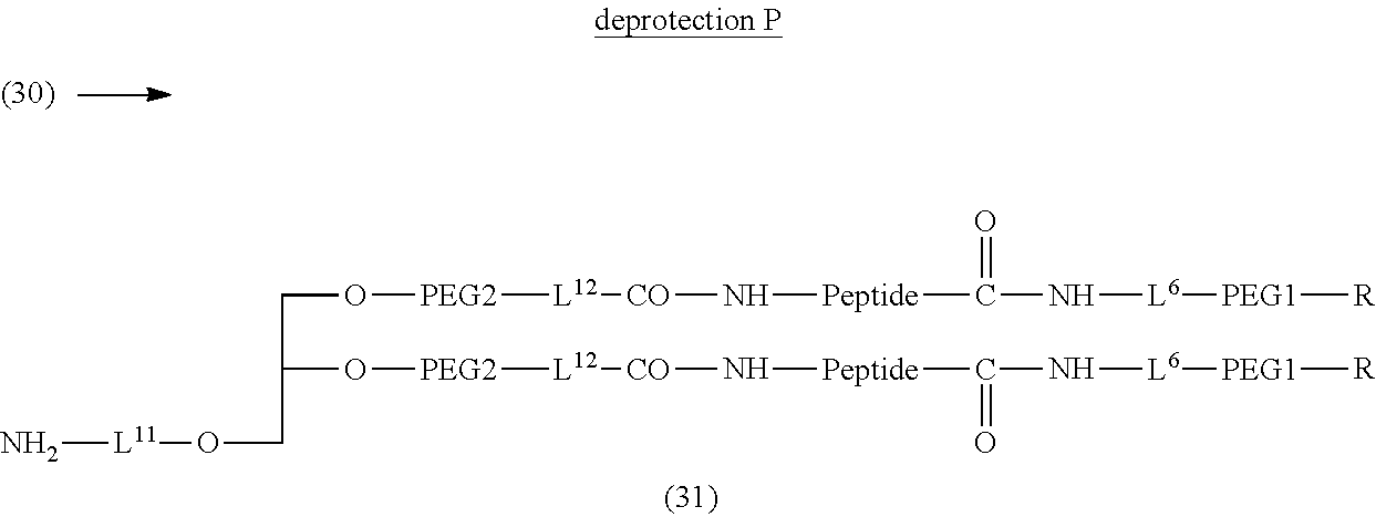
C(O[PEG2][L12][CO]N[Peptide]C(=O)N[L6][PEG1][R])C(O[PEG2][L12][CO]N[Peptide]C(N[L6][PEG1][R])=O)CO[L11]N
